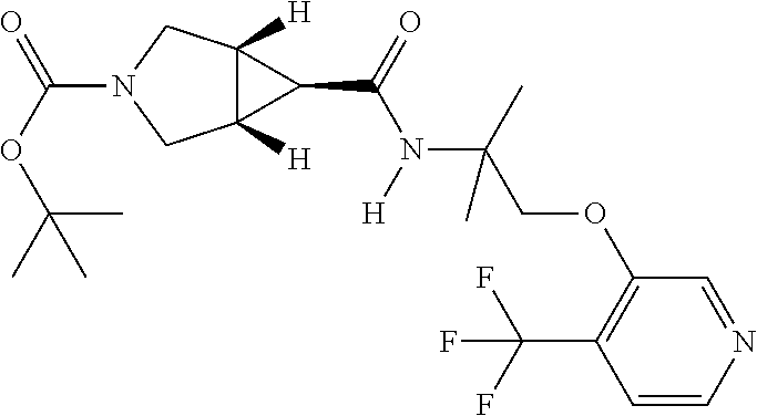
N1(C(OC(C)(C)C)=O)CC2([H])C([H])(C1)C2C(=O)N([H])C(C)(COC1=C(C(F)(F)F)C=CN=C1)C
